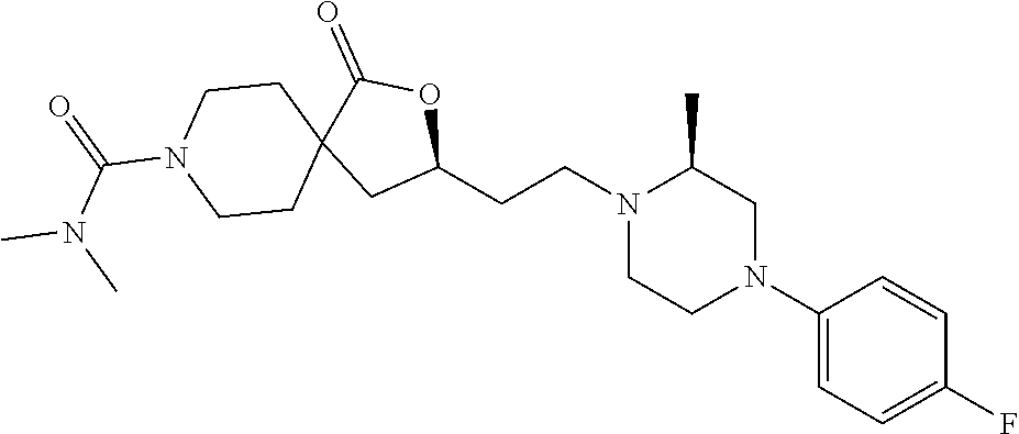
C1(N2CC(C)N(CCC3OC(=O)C4(C3)CCN(C(=O)N(C)C)CC4)CC2)=CC=C(F)C=C1
